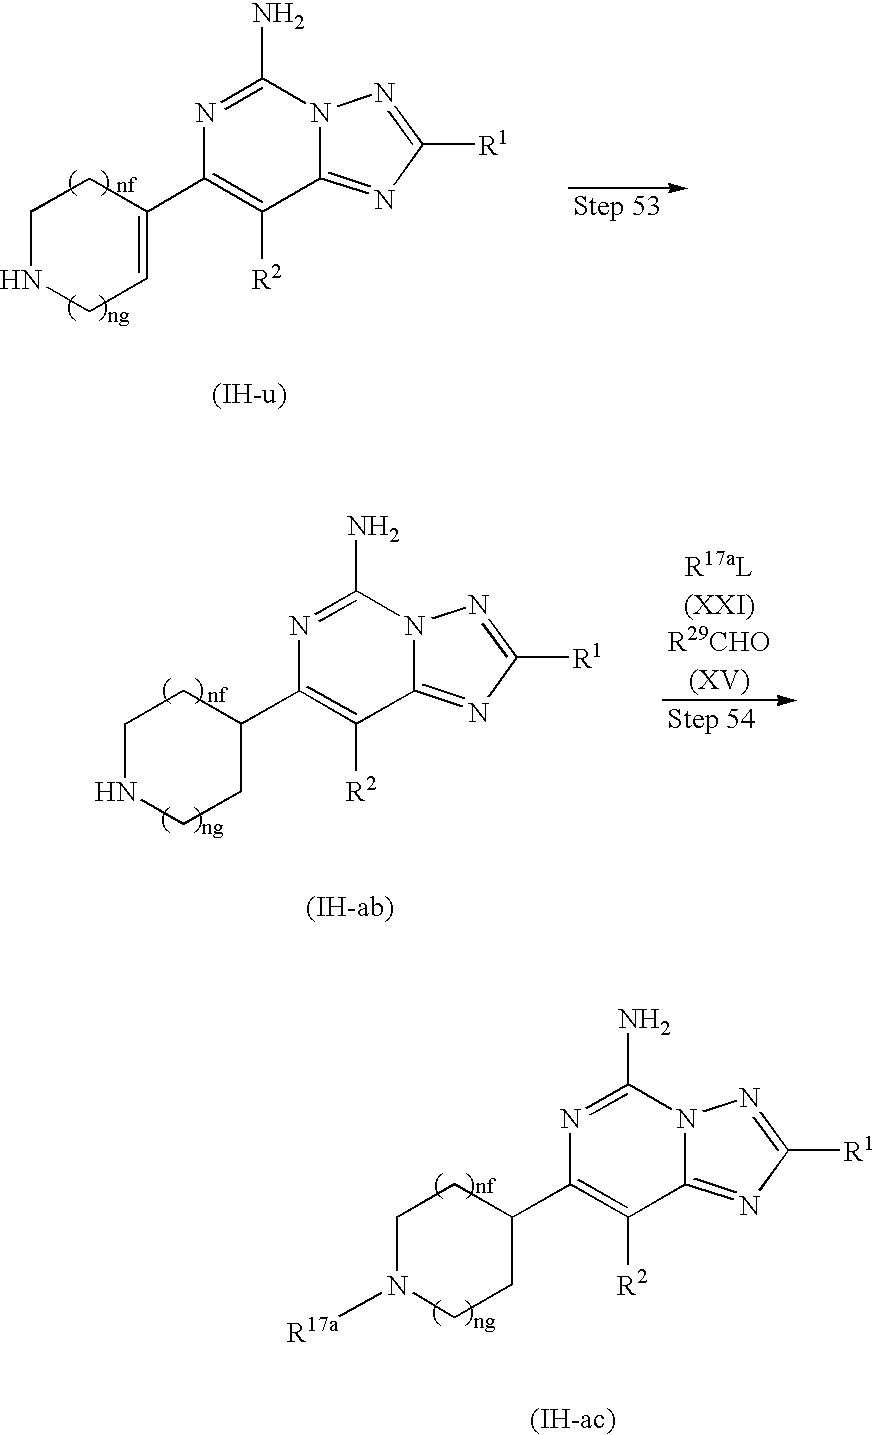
NC1=NC(C2=CCNCC2)=C([R2])C2=NC([R1])=NN12.[(IH-u)].NC1=NC(C2CCN([R17a])CC2)=C([R2])C2=NC([R1])=NN12.[(IH-ac)].NC1=NC(C2CCNCC2)=C([R2])C2=NC([R1])=NN12.[(IH-ab)]
